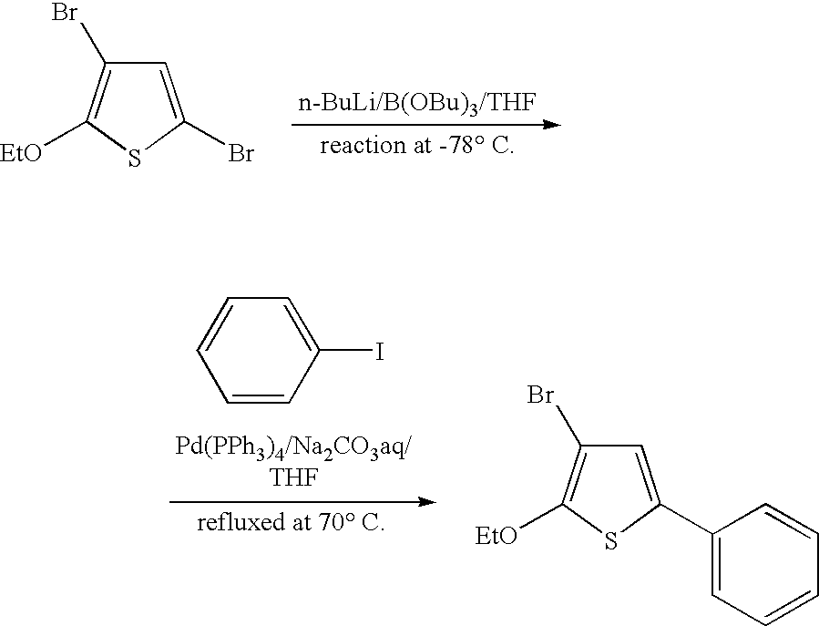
C1=C(Br)SC([EtO])=C1Br.C1=CC(I)=CC=C1.C1=C(C2=CC=CC=C2)SC([EtO])=C1Br
